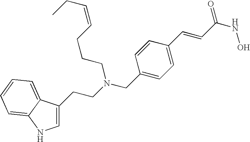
C1=C(CCN(CC2=CC=C(C=CC(=O)NO)C=C2)CCCC=CCC)C2=CC=CC=C2N1
